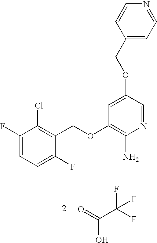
C1(F)=CC=C(F)C(C(OC2=C(N)N=CC(OCC3=CC=NC=C3)=C2)C)=C1Cl.C(C(F)(F)F)(=O)O
